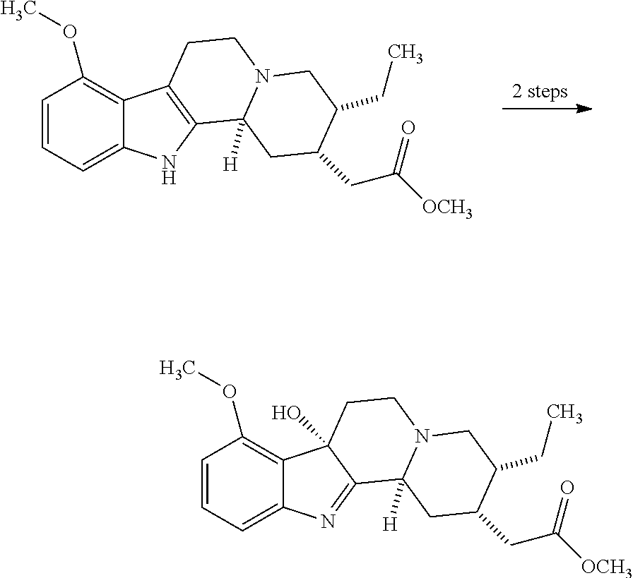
C1=CC=C2C(=C1OC)C1=C(N2)C2([H])N(CC1)CC(CC)C(CC(=O)[OCH3])C2.C1=CC=C2C(=C1OC)C1(O)C(=N2)C2([H])N(CC1)CC(CC)C(CC(=O)[OCH3])C2
